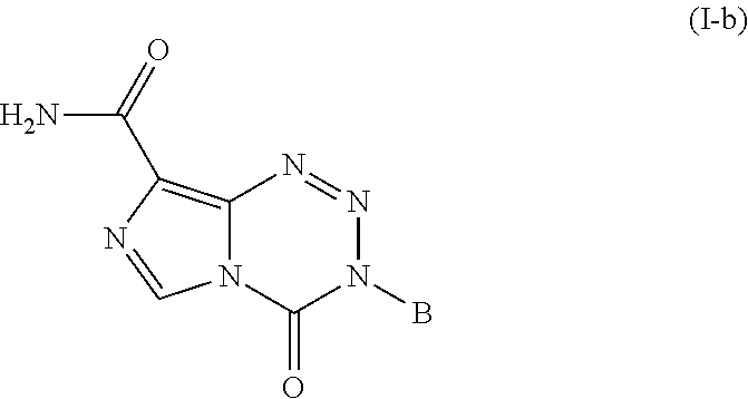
C12=C(C(=O)N)N=CN1C(=O)N(B)N=N2
